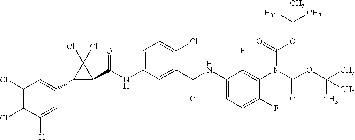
C1(C2=CC(Cl)=C(Cl)C(Cl)=C2)C(C(NC2=CC=C(Cl)C(C(NC3=CC=C(F)C(N(C(OC(C)(C)C)=O)C(=O)OC(C)(C)C)=C3F)=O)=C2)=O)C1(Cl)Cl
